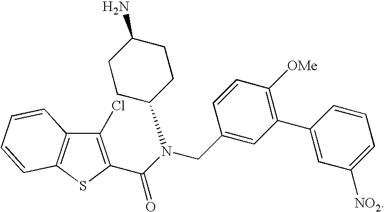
C1(Cl)=C(C(N(CC2=CC(C3=CC([NO2])=CC=C3)=C([OMe])C=C2)C2CCC(N)CC2)=O)SC2=C1C=CC=C2
